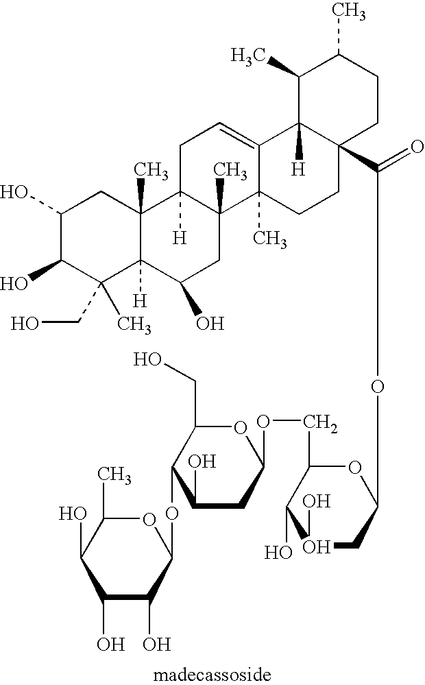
C1(O)C(O)C(C)(CO)C2([H])C(C)(C1)C1([H])C(C)(CC2O)C2(C)C(=CC1)C1([H])C(C(=O)OC3OC(COC4OC(CO)C(OC5OC(C)C(O)C(O)C5O)C(O)C4)C(O)O(O)C3)(CC2)CCC(C)C1C
